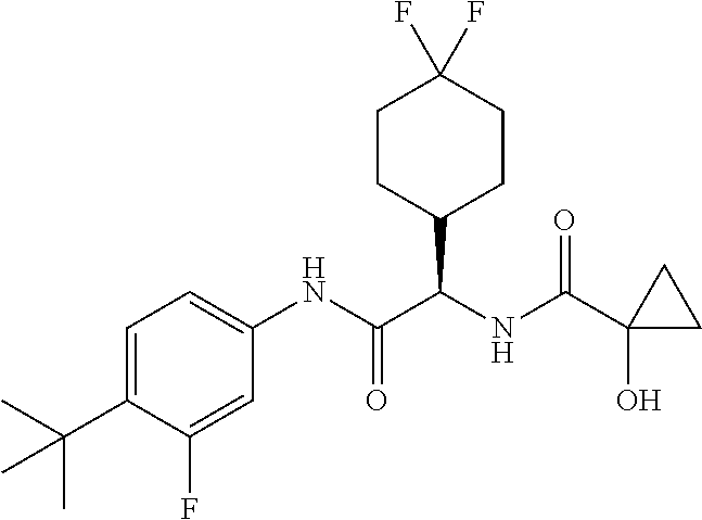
C1=C(C(C)(C)C)C(F)=CC(NC(C(NC(=O)C2(O)CC2)C2CCC(F)(F)CC2)=O)=C1
